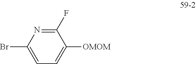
C1=C(Br)N=C(F)C([OMOM])=C1
